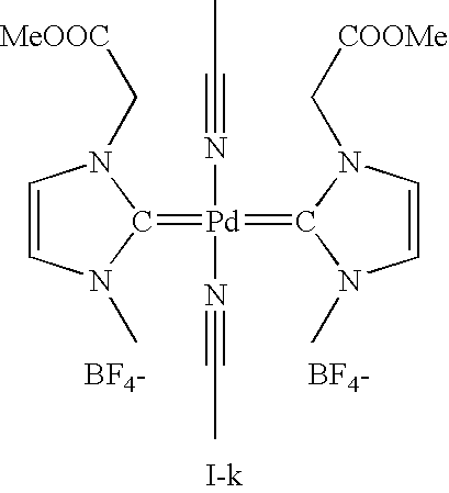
C1=CN(C)C(=[Pd](=C2N(C[COOMe])C=CN2C)(N#CC)N#CC)N1C[MeOOC].[BF4-].[BF4-]
